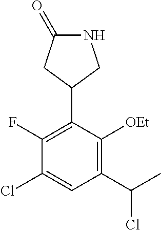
C1(F)=C(C2CC(=O)NC2)C([OEt])=C(C(C)Cl)C=C1Cl
